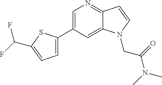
C1(C2=CC=C(C(F)F)S2)=CN=C2C(=C1)N(CC(=O)N(C)C)C=C2
